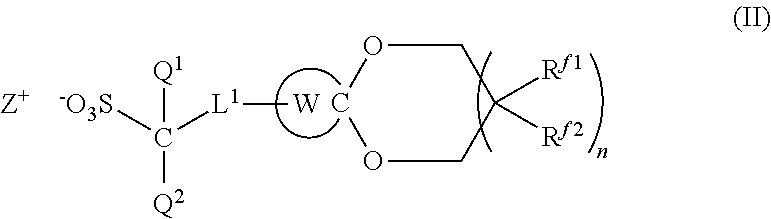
[-O3S]C([L1][W])([Q1])[Q2].[Z+].O1CC([Rf1])([Rf2])COC1
